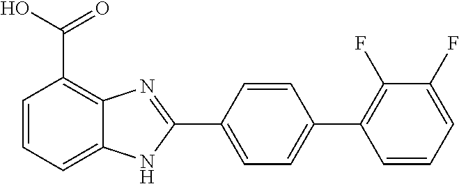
C1=C(C2=NC3=C(C(O)=O)C=CC=C3N2)C=CC(C2=C(F)C(F)=CC=C2)=C1
